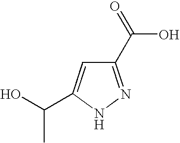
C1(C(=O)O)=NNC(C(O)C)=C1
